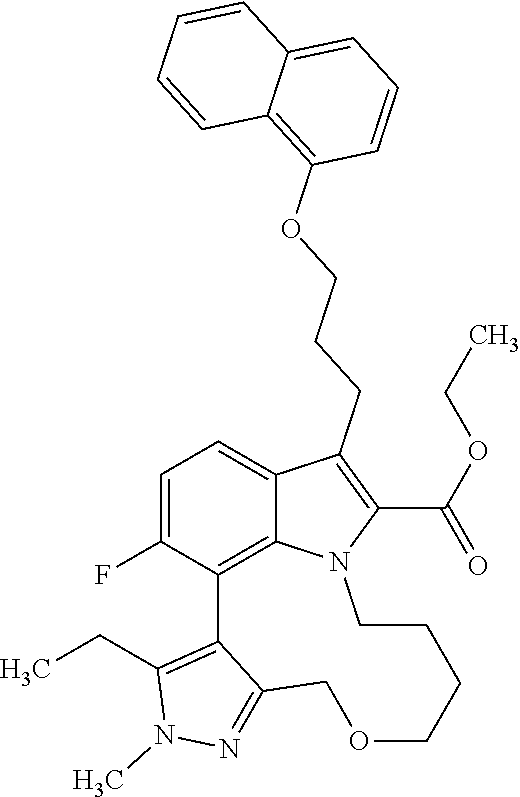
C1=C(F)C2=C3C(=C1)C(CCCOC1=C4C(=CC=C1)C=CC=C4)=C(C(OCC)=O)N3CCCCOCC1=NN(C)C(CC)=C21
